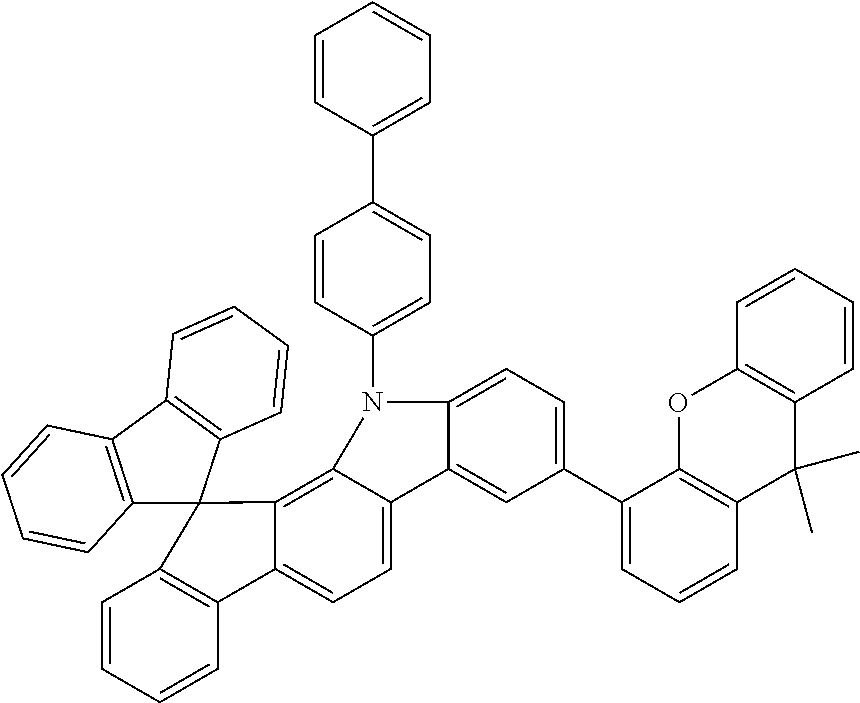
C1=CC=CC2=C1C1(C3=C4C(=CC=C23)C2=CC(C3=CC=CC5=C3OC3=C(C5(C)C)C=CC=C3)=CC=C2N4C2=CC=C(C3=CC=CC=C3)C=C2)C2=C(C3=C1C=CC=C3)C=CC=C2
